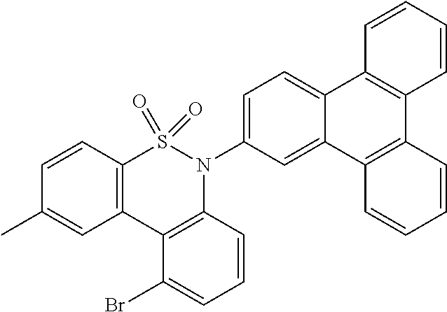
C12=C(C=CC(C)=C1)S(=O)(=O)N(C1=CC=C3C(=C1)C1=C(C4=C3C=CC=C4)C=CC=C1)C1=C2C(Br)=CC=C1
